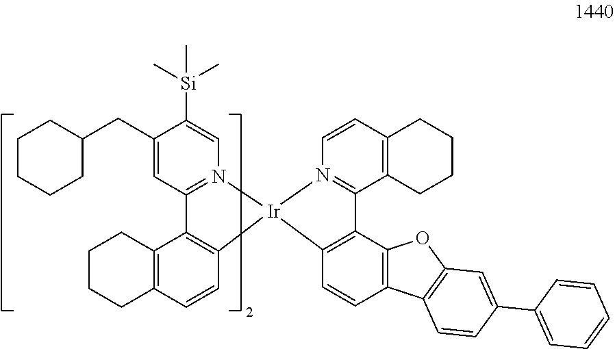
C1(CC2CCCCC2)=CC2=N(C=C1[Si](C)(C)C)[Ir]1(C3=C2C2=C(C=C3)CCCC2)N2=C(C3=C(C=C2)CCCC3)C2=C1C=CC1=C2OC2=C1C=CC(C1=CC=CC=C1)=C2
